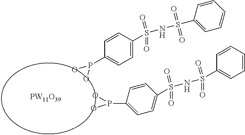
C1=CC(S(=O)(=O)NS(=O)(=O)C2=CC=CC=C2)=CC=C1P(O)O.C1=CC(P(O)O)=CC=C1S(=O)(=O)NS(=O)(=O)C1=CC=CC=C1.[PW11O39]
